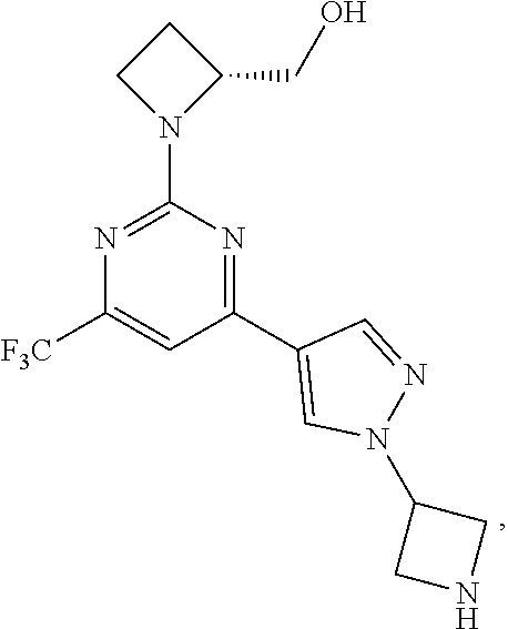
C1=C([F3C])N=C(N2C(CO)CC2)N=C1C1=CN(C2CNC2)N=C1
